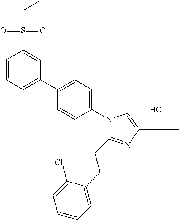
C1(C2=CC=CC(S(CC)(=O)=O)=C2)=CC=C(N2C(CCC3=CC=CC=C3Cl)=NC(C(O)(C)C)=C2)C=C1
